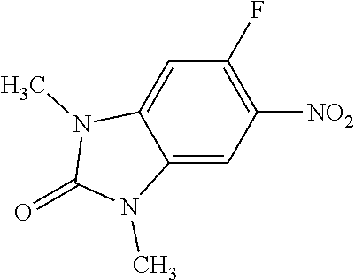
C1([NO2])=C(F)C=C2C(=C1)N(C)C(=O)N2C
